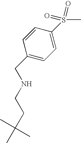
C1=CC(CNCCC(C)(C)C)=CC=C1S(C)(=O)=O
